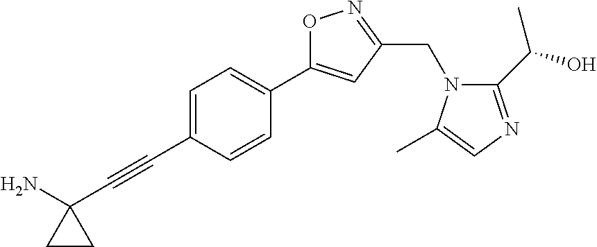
C1=C(C#CC2(N)CC2)C=CC(C2=CC(CN3C(C(O)C)=NC=C3C)=NO2)=C1
